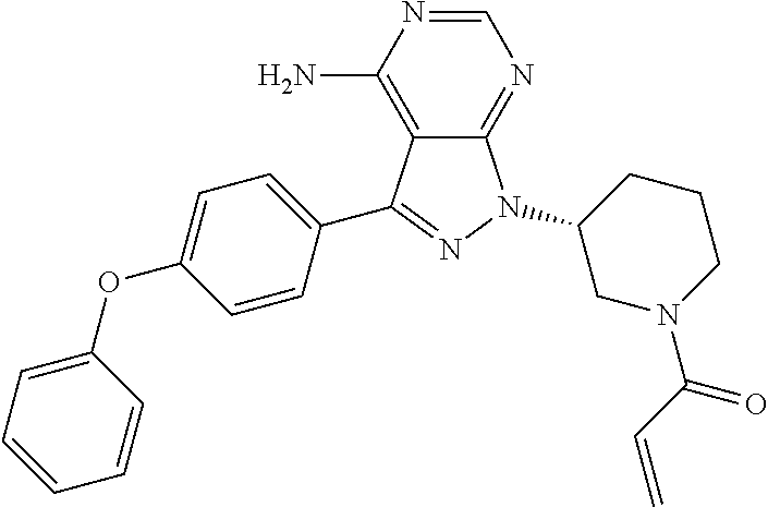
C1=NC(N)=C2C(=N1)N(C1CN(C(=O)C=C)CCC1)N=C2C1=CC=C(OC2=CC=CC=C2)C=C1
